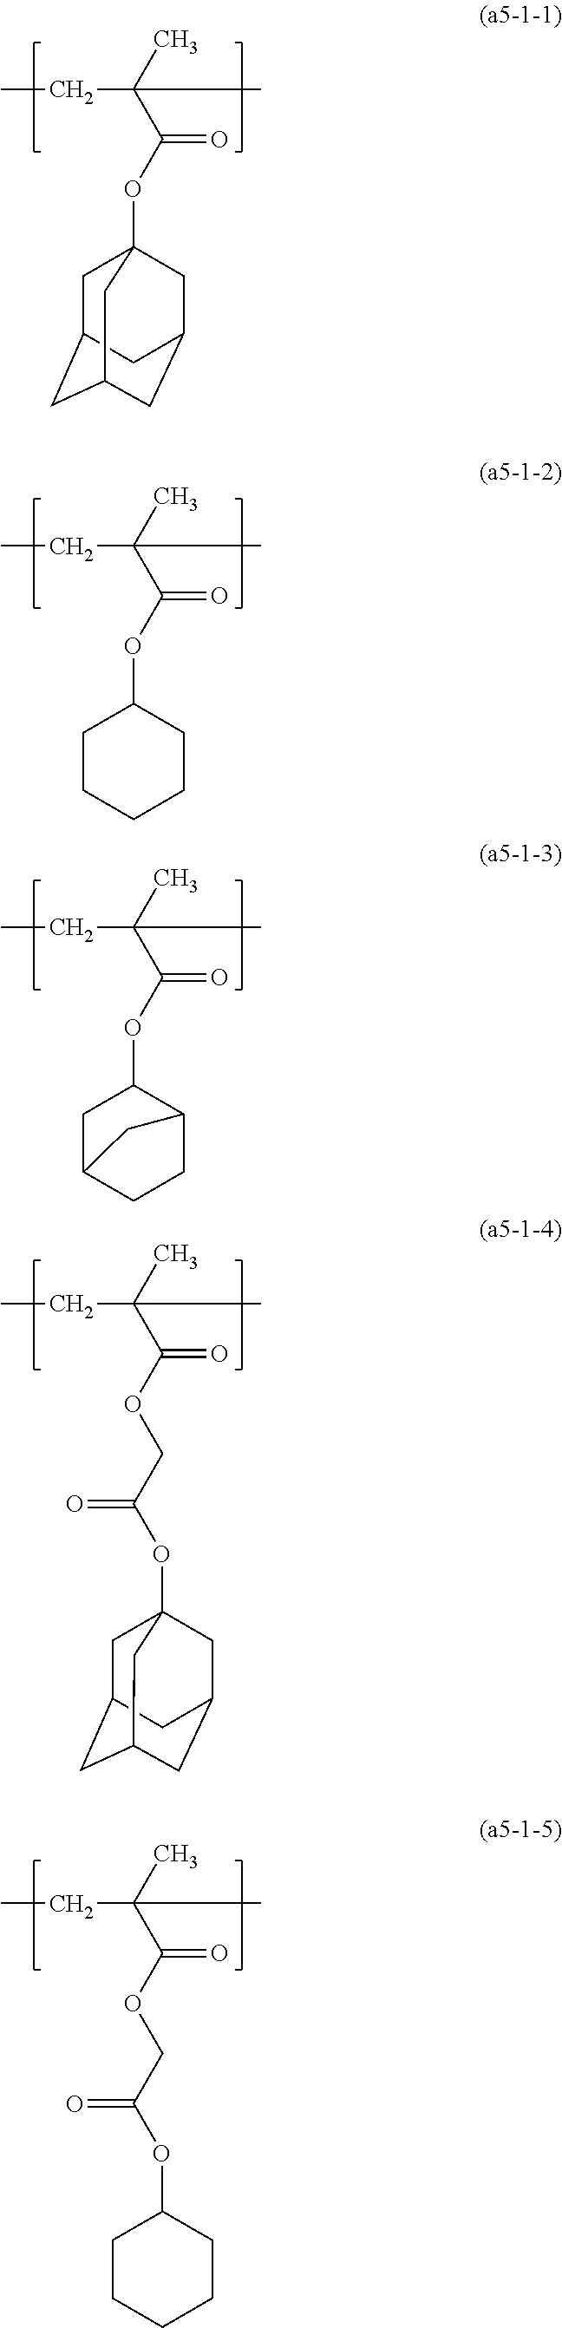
C(C(C)(C(=O)OCC(OC12CC3CC(CC(C1)C3)C2)=O)C)C.C(C(C)(C(=O)OCC(OC1CCCCC1)=O)C)C.C(C(C)(C(OC12CC3CC(CC(C1)C3)C2)=O)C)C.C(C(C)(C(OC1CCCCC1)=O)C)C.C(C(C)(C(OC1CC2CCC1C2)=O)C)C
